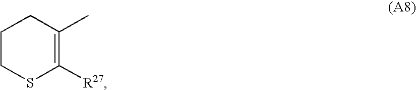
C1CSC([R27])=C(C)C1
